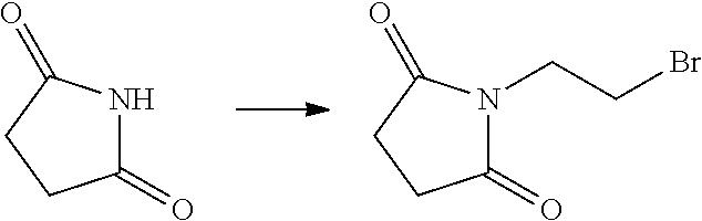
C1(=O)NC(=O)CC1.C1(=O)N(CCBr)C(=O)CC1
